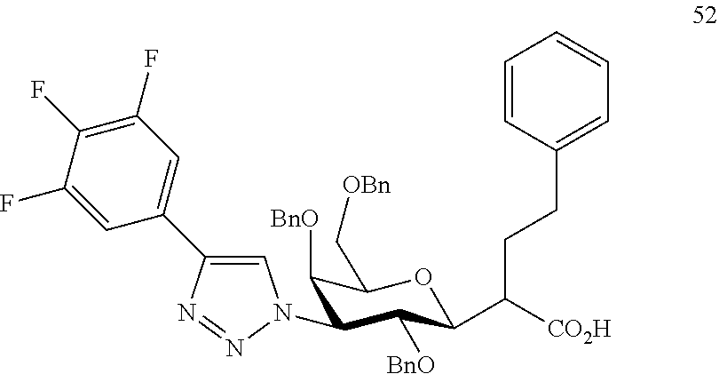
C1(N2C=C(C3=CC(F)=C(F)C(F)=C3)N=N2)C([BnO])C(C([CO2H])CCC2=CC=CC=C2)OC(C[OBn])C1[BnO]
